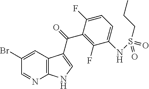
C12=C(C=C(Br)C=N1)C(C(=O)C1=C(F)C(NS(=O)(CCC)=O)=CC=C1F)=CN2
